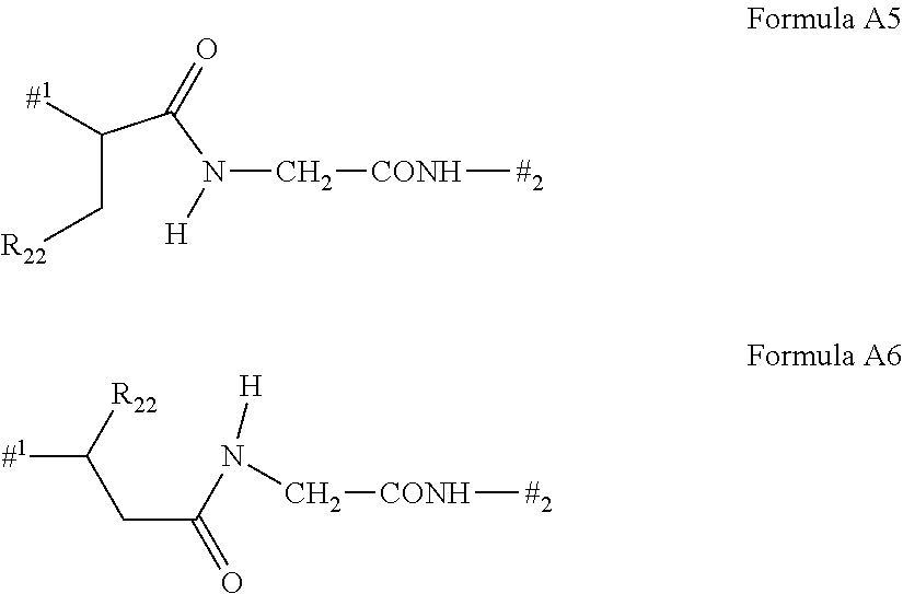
C(C[R22])(C(N([H])C[CONH][#2])=O)[#1].C([CONH][#2])N(C(CC([R22])[#1])=O)[H]
